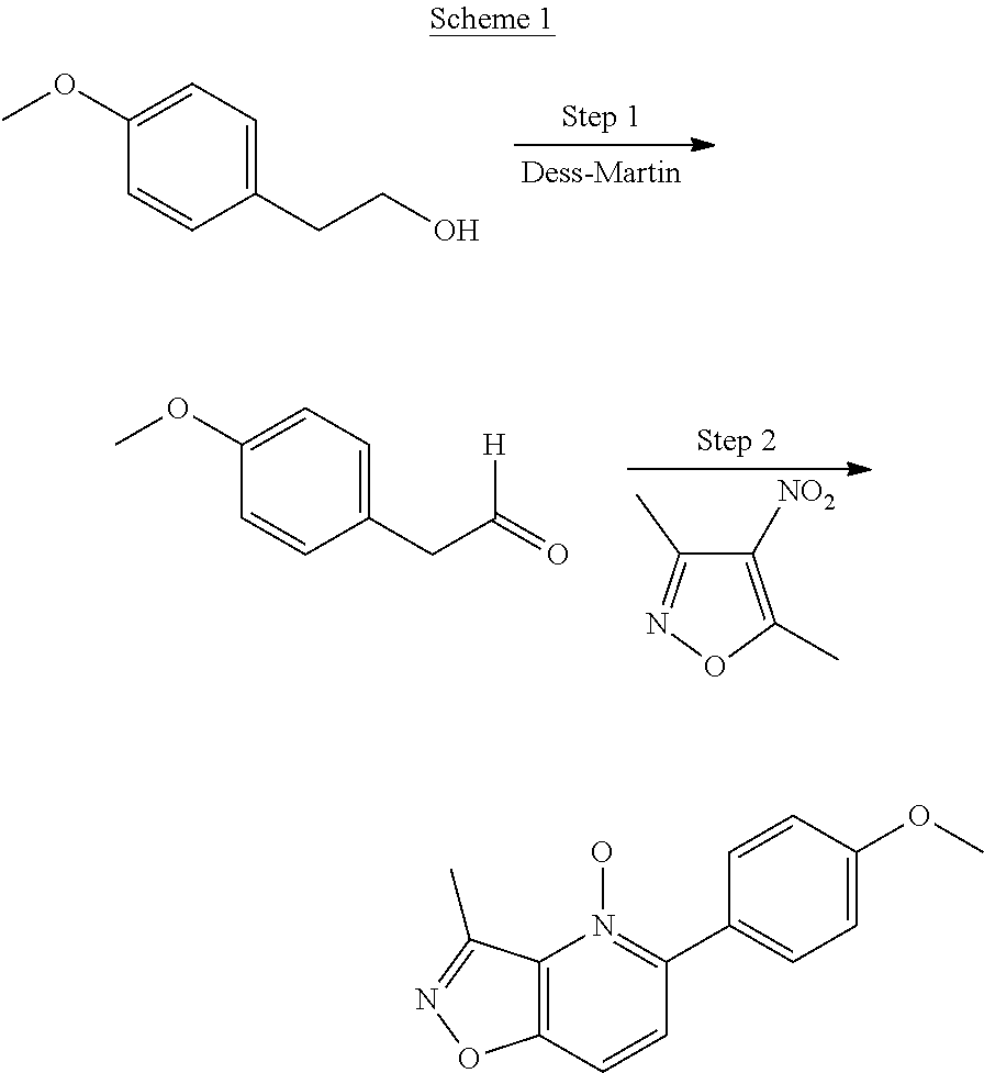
C1(CCO)=CC=C(OC)C=C1.C1(CC(=O)[H])=CC=C(OC)C=C1.C1([NO2])=C(C)ON=C1C.C12=C(C=CC(C3=CC=C(OC)C=C3)=N1O)ON=C2C
